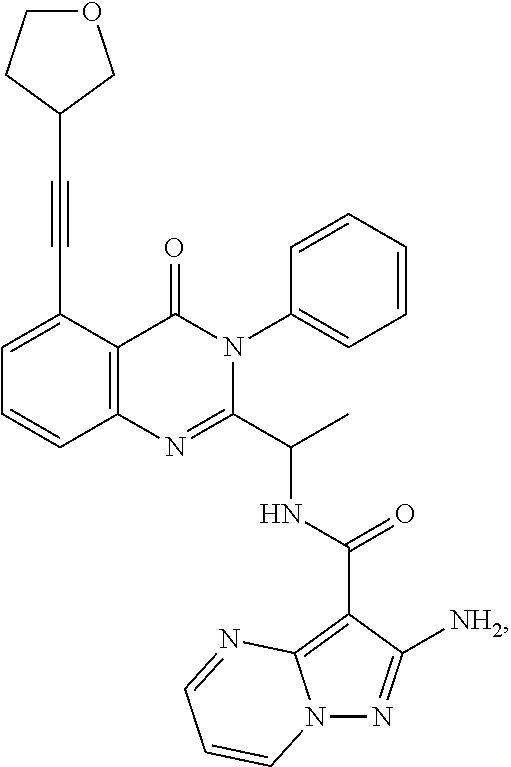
C12=C(C(C#CC3COCC3)=CC=C1)C(=O)N(C1=CC=CC=C1)C(C(C)NC(C1=C3N(N=C1[NH2])C=CC=N3)=O)=N2
